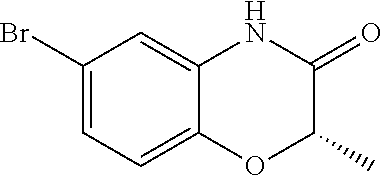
C1(Br)=CC=C2C(=C1)NC(=O)C(C)O2
